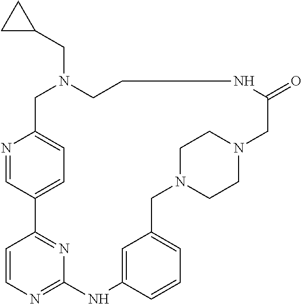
N1=CC2=CC=C1CN(CC1CC1)CCNC(=O)CN1CCN(CC3=CC=CC(=C3)NC3=NC=CC2=N3)CC1
